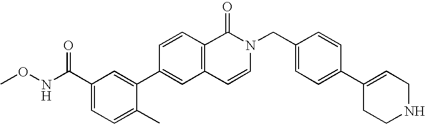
C1(C(NOC)=O)=CC=C(C)C(C2=CC3=C(C=C2)C(=O)N(CC2=CC=C(C4=CCNCC4)C=C2)C=C3)=C1
